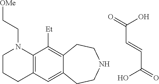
C(C=CC(O)=O)(O)=O.C1CCC2=C(N1CC[OMe])C([Et])=C1C(=C2)CCNCC1
